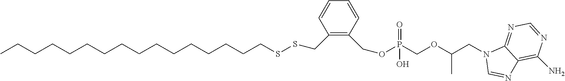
CCCCCCCCCCCCCCCCSSCC1=C(COP(COC(CN2C=NC3=C(N)N=CN=C23)C)(=O)O)C=CC=C1
